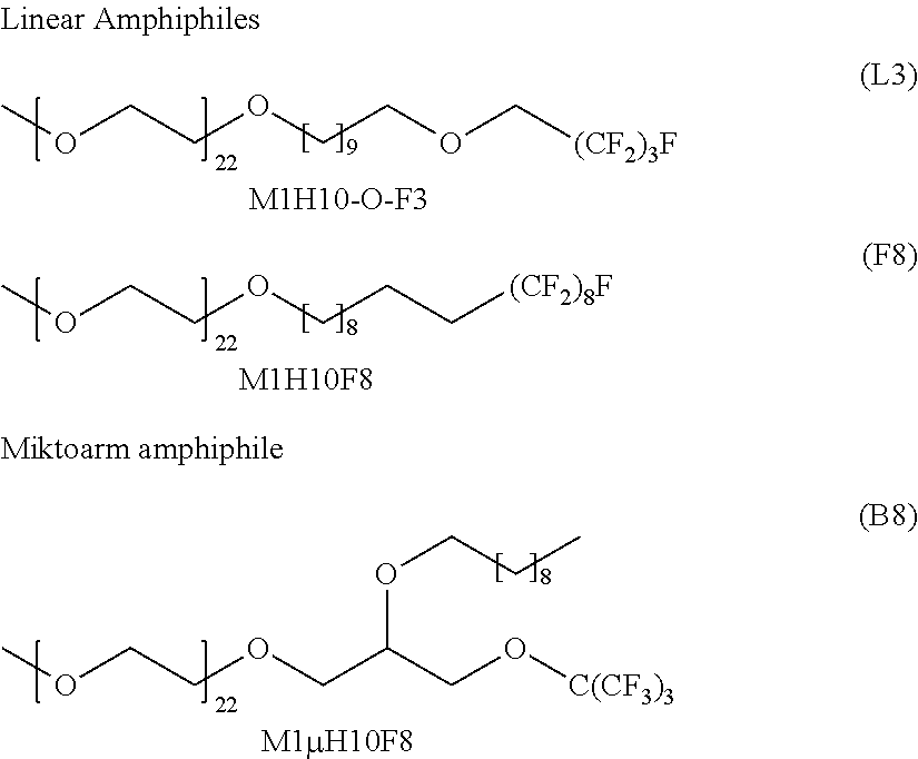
O(CCOCCOC[(CF2)3F])C.O(CCOCC(CO[C(CF3)3])OCCC)C.O(CCOCCC[(CF2)8F])C.[M1H10F8]
